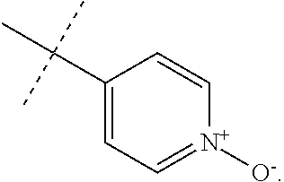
C1(C(C)(C)C)=CC=[N+]([O-])C=C1
